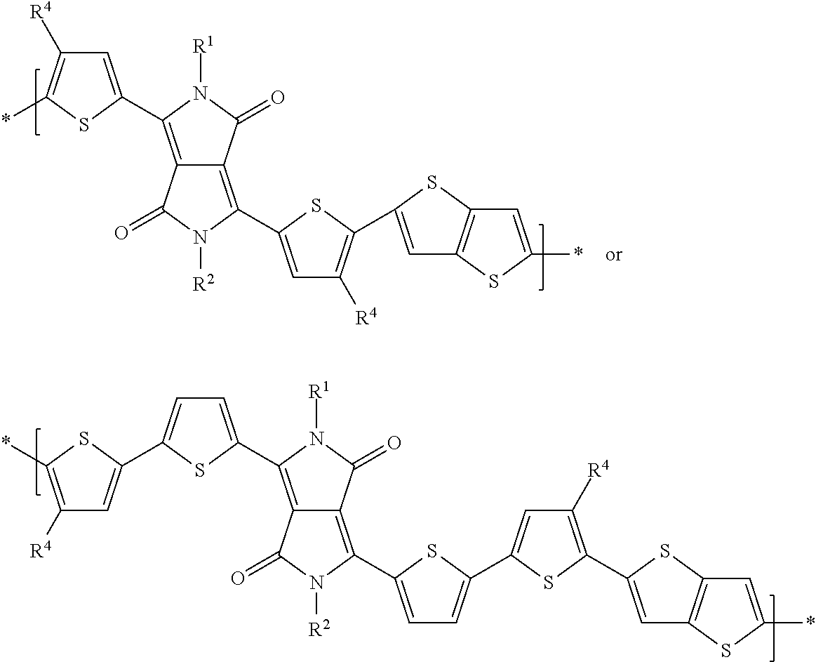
C1=C(C2=C3C(=C(C4=CC([R4])=C(C5=CC6=C(S5)C=C(*)S6)S4)N([R2])C3=O)C(=O)N2[R1])SC(*)=C1[R4].C1=C(C2=C3C(=C(C4=CC=C(C5=CC([R4])=C(C6=CC7=C(S6)C=C(*)S7)S5)S4)N([R2])C3=O)C(=O)N2[R1])SC(C2=CC([R4])=C(*)S2)=C1
